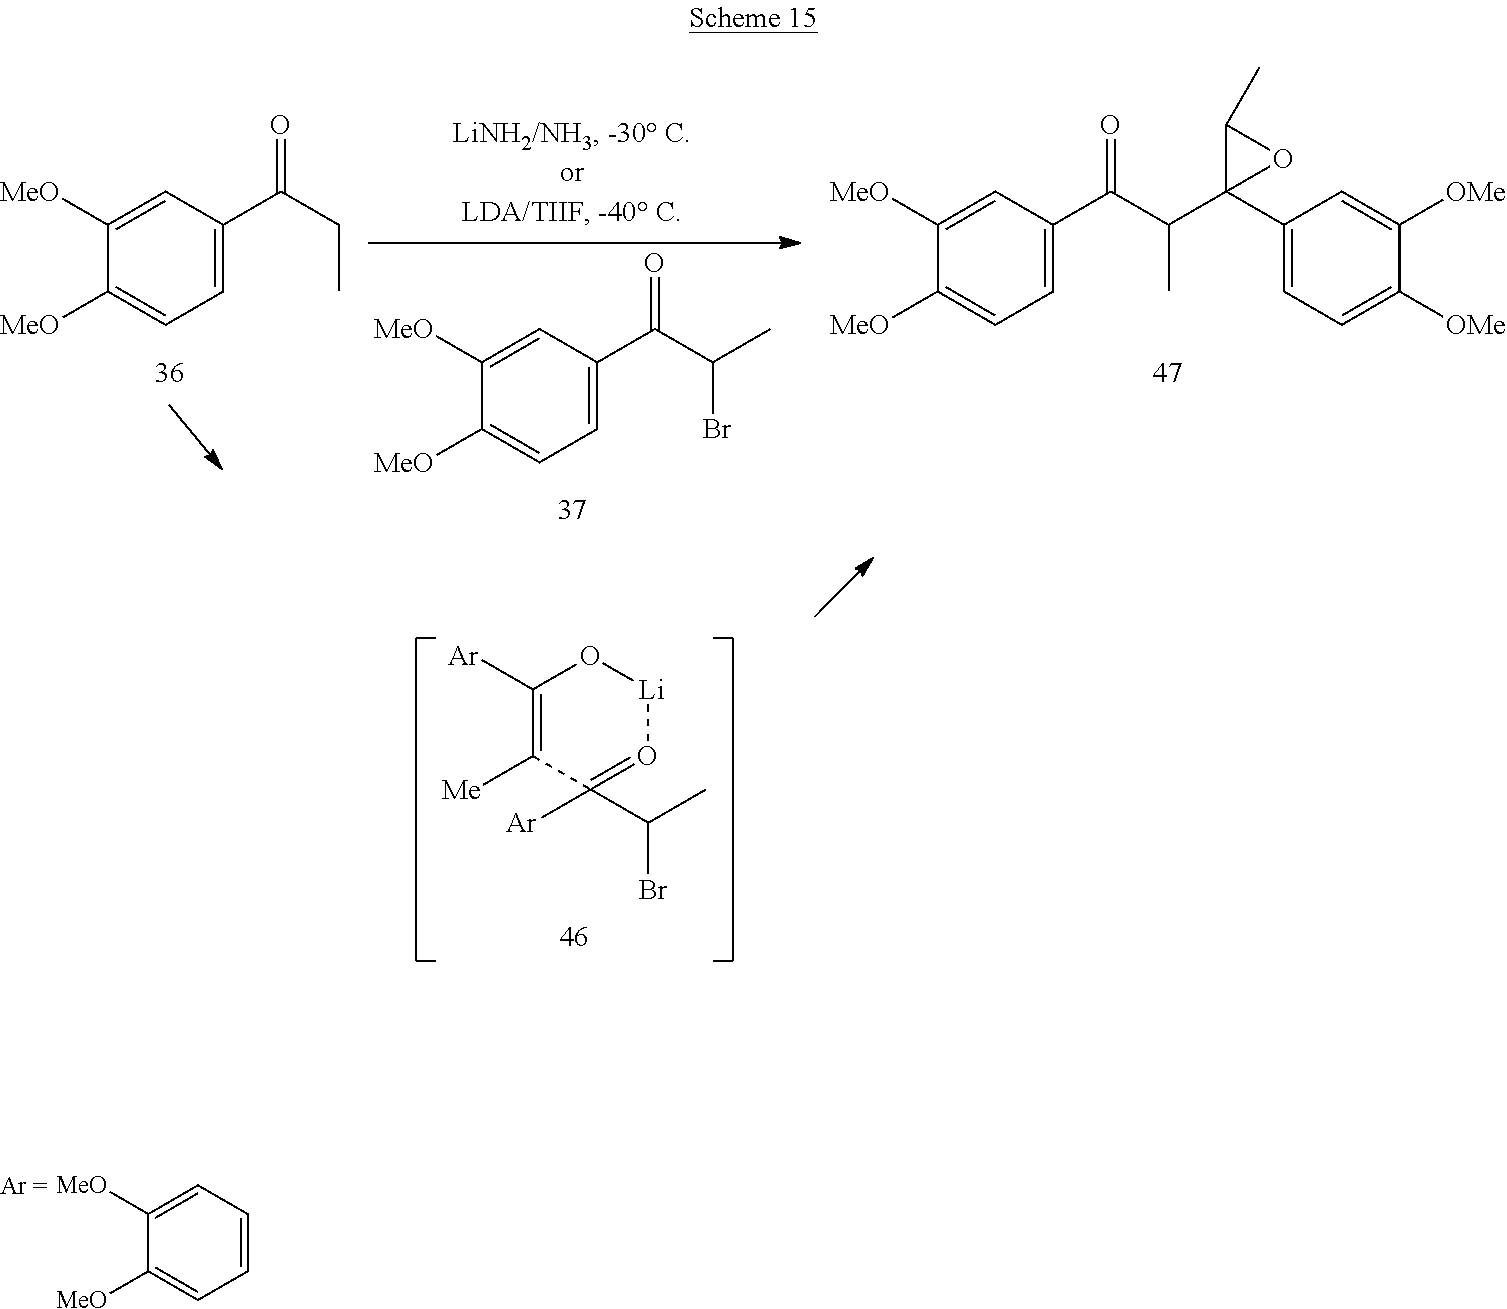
C1=C(C(C(Br)C)=O)C=C([MeO])C([MeO])=C1.C1=C(C(CC)=O)C=C([MeO])C([MeO])=C1.C1=C(C(C(C)C2(C3=CC=C([OMe])C([OMe])=C3)OC2C)=O)C=C([MeO])C([MeO])=C1.C1([Ar])=C([Me])C([Ar])(C(C)Br)=O[Li]O1.C1=CC=C([MeO])C([MeO])=C1
